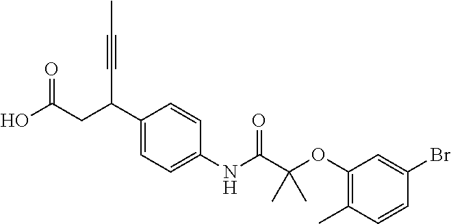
C1(C(CC(O)=O)C#CC)=CC=C(NC(C(OC2=C(C)C=CC(Br)=C2)(C)C)=O)C=C1
